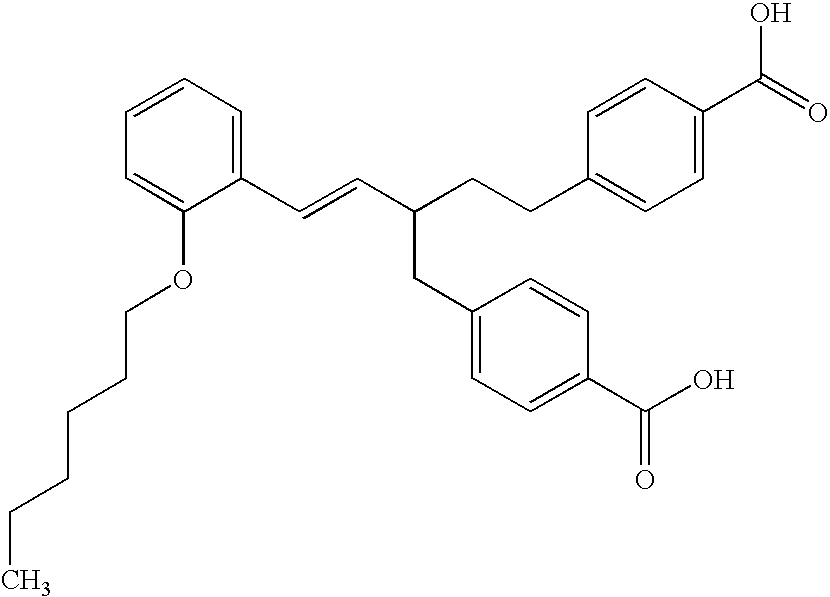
C1(C=CC(CC2=CC=C(C(=O)O)C=C2)CCC2=CC=C(C(O)=O)C=C2)=CC=CC=C1OCCCCCC
